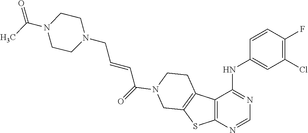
N1(CC=CC(=O)N2CCC3=C(SC4=C3C(NC3=CC(Cl)=C(F)C=C3)=NC=N4)C2)CCN(C(C)=O)CC1
